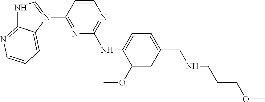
N1=C(N2=CNC3=NC=CC=C32)C=CN=C1NC1=CC=C(CNCCCOC)C=C1OC
